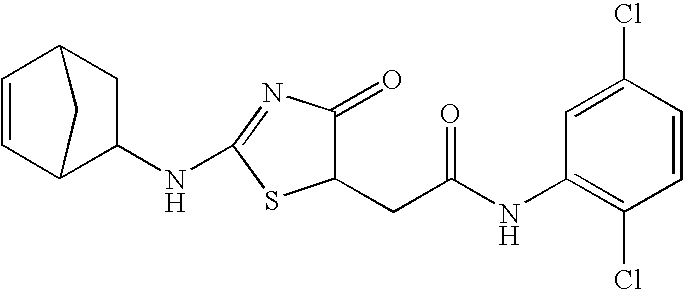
C1=CC2C(NC3=NC(=O)C(CC(NC4=C(Cl)C=CC(Cl)=C4)=O)S3)CC1C2
